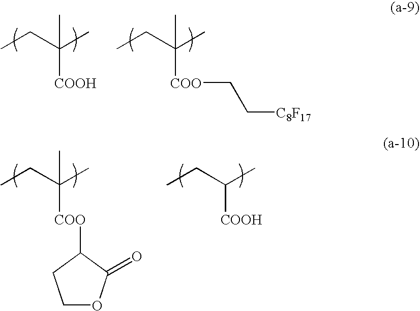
CCC(C)(C)[COOH].CCC(C)(C)[COO]CC[C8F17].CCC(C)[COOH].CCC(C)(C)[COO]C1C(=O)OCC1
